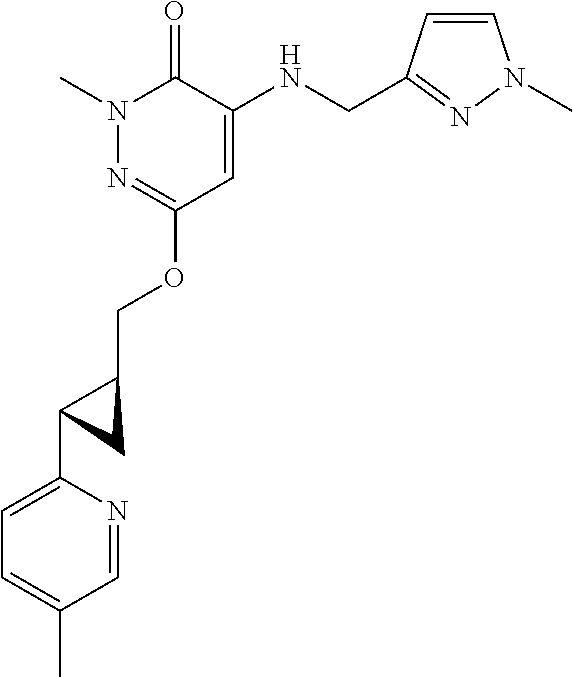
N1(C)N=C(OCC2C(C3=CC=C(C)C=N3)C2)C=C(NCC2=NN(C)C=C2)C1=O
